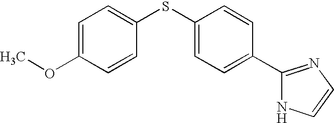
C1=C(OC)C=CC(SC2=CC=C(C3=NC=CN3)C=C2)=C1
